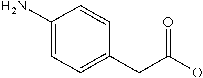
C1(N)=CC=C(CC(=O)O)C=C1
